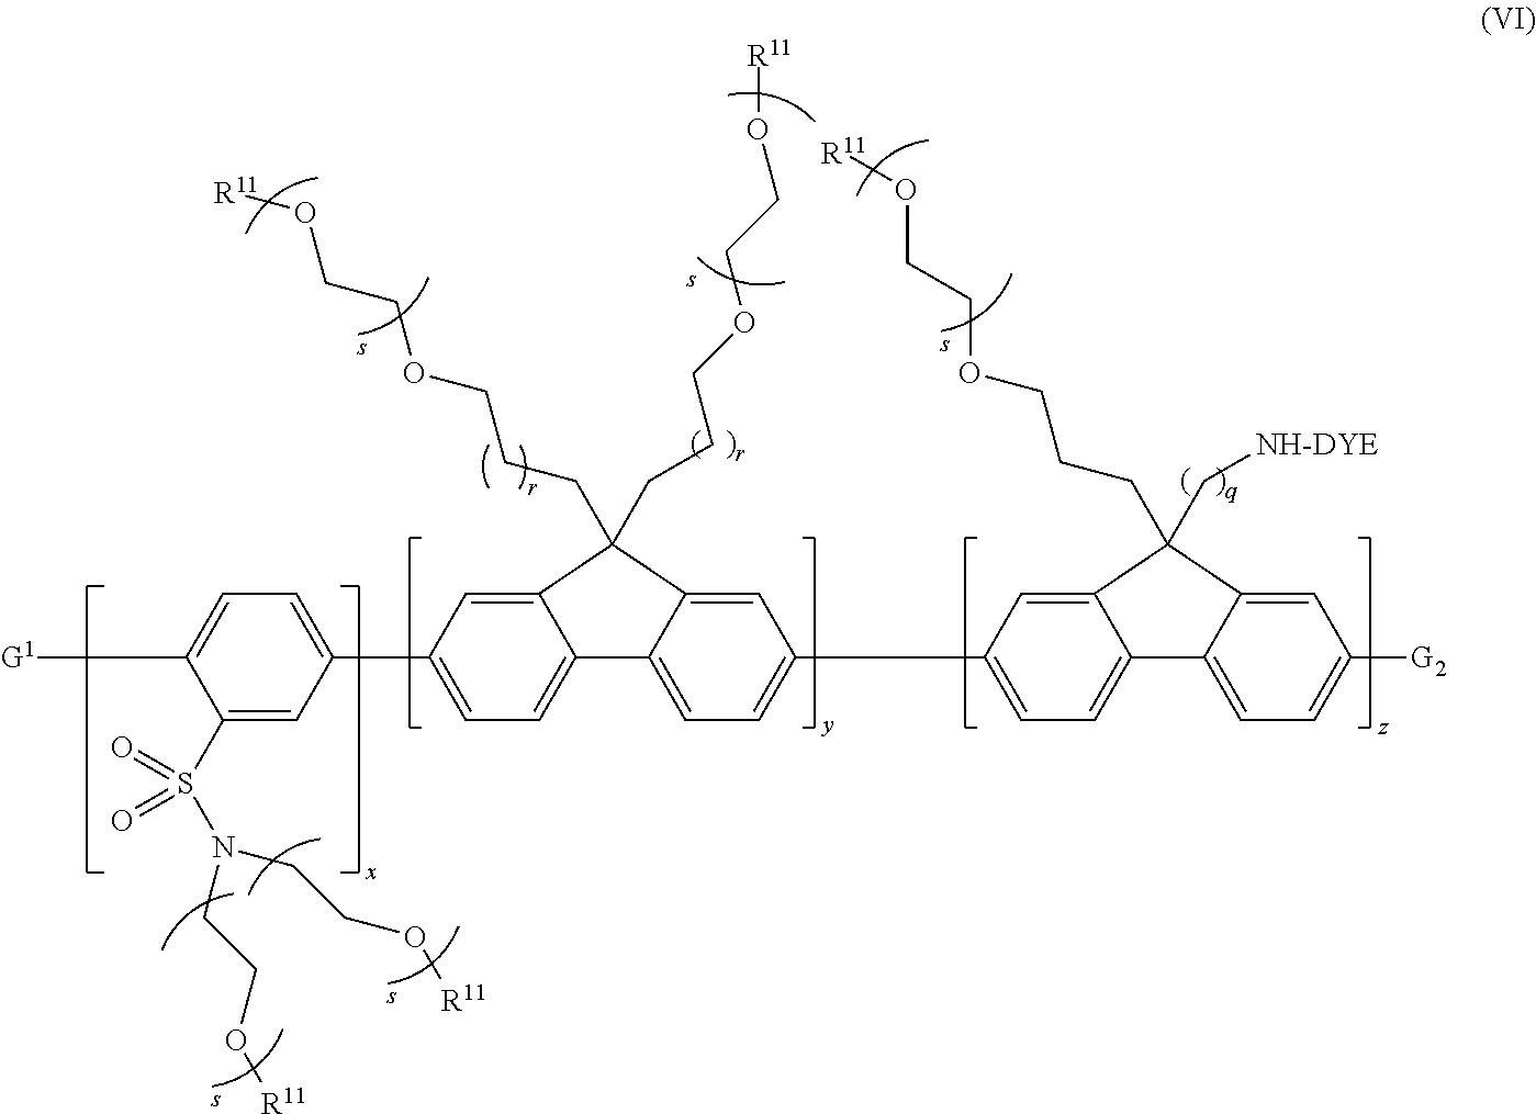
C12=CC(C3=CC=C([G1])C(S(N(CCO[R11])CCO[R11])(=O)=O)=C3)=CC=C1C1=CC=C(C3=CC=C4C(=C3)C(CCCOCCO[R11])(C[NH-DYE])C3=CC([G2])=CC=C43)C=C1C2(CCCOCCO[R11])CCCOCCO[R11]
